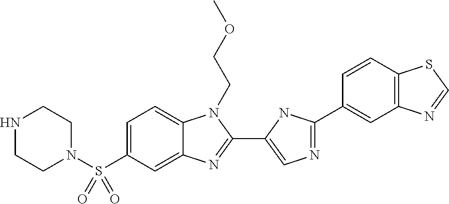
C1=C(S(N2CCNCC2)(=O)=O)C=C2C(=C1)N(CCOC)C(C1=CN=C(C3=CC4=C(C=C3)SC=N4)N1)=N2
